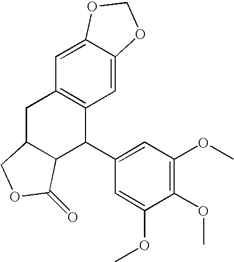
C1=C2C(=CC3=C1C(C1=CC(OC)=C(OC)C(OC)=C1)C1C(=O)OCC1C3)OCO2
